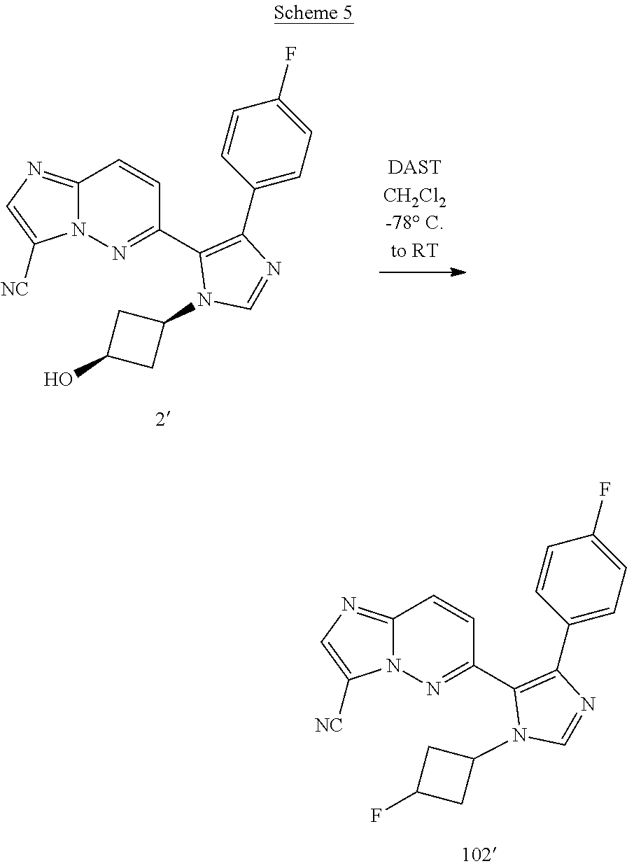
C12=NC=C([NC])N1N=C(C1=C(C3=CC=C(F)C=C3)N=CN1C1CC(O)C1)C=C2.C12=NC=C([NC])N1N=C(C1=C(C3=CC=C(F)C=C3)N=CN1C1CC(F)C1)C=C2
